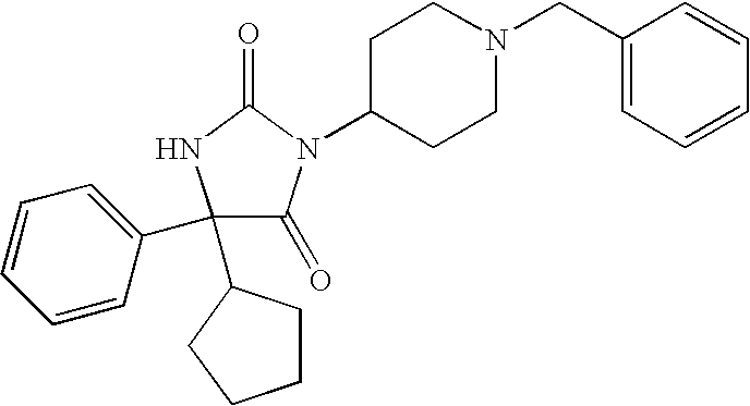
C1(C2CCCC2)(C2=CC=CC=C2)C(=O)N(C2CCN(CC3=CC=CC=C3)CC2)C(=O)N1
